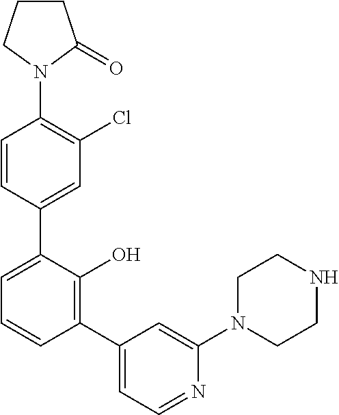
N1(C2=C(Cl)C=C(C3=CC=CC(C4=CC=NC(N5CCNCC5)=C4)=C3O)C=C2)C(=O)CCC1
